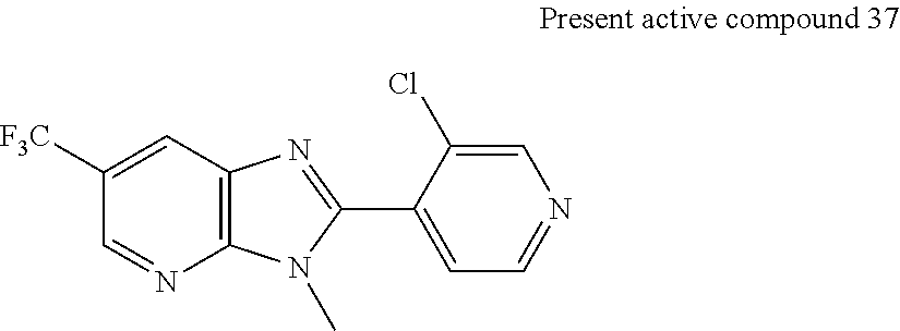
C1=C([F3C])C=NC2=C1N=C(C1=CC=NC=C1Cl)N2C
